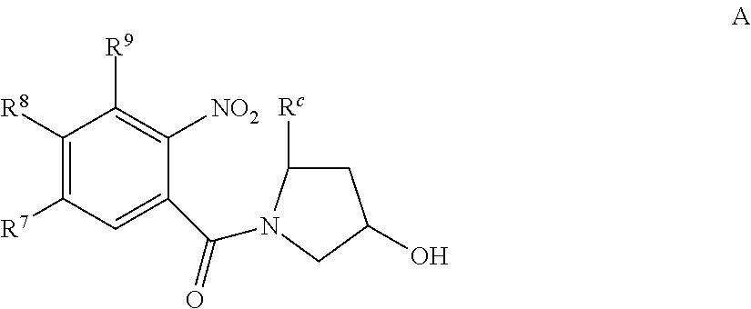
C1([R8])=C([R7])C=C(C(=O)N2C([Rc])CC(O)C2)C([NO2])=C1[R9]
